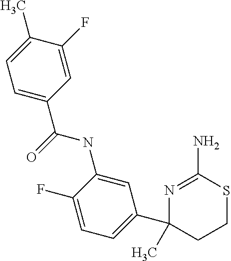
C1=C(NC(=O)C2=CC=C(C)C(F)=C2)C(F)=CC=C1C1(C)CCSC(N)=N1
